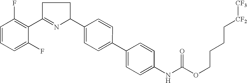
C1=CC=C(F)C(C2=NC(C3=CC=C(C4=CC=C(NC(OCCCC[CF2][CF3])=O)C=C4)C=C3)CC2)=C1F
